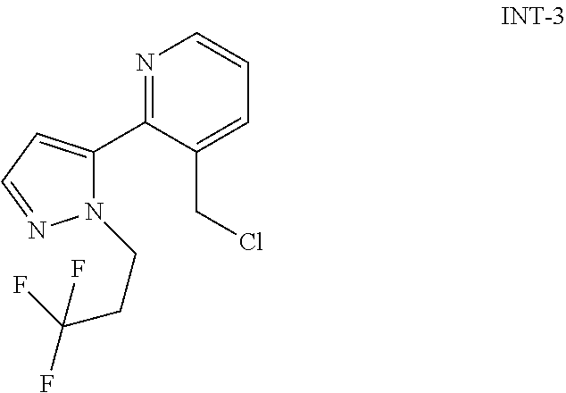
N1=C(C2=CC=NN2CCC(F)(F)F)C(CCl)=CC=C1
